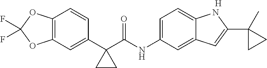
C1(C2(C(NC3=CC=C4C(=C3)C=C(C3(C)CC3)N4)=O)CC2)=CC2=C(C=C1)OC(F)(F)O2.[H]
